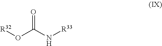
O(C(N[R33])=O)[R32]
